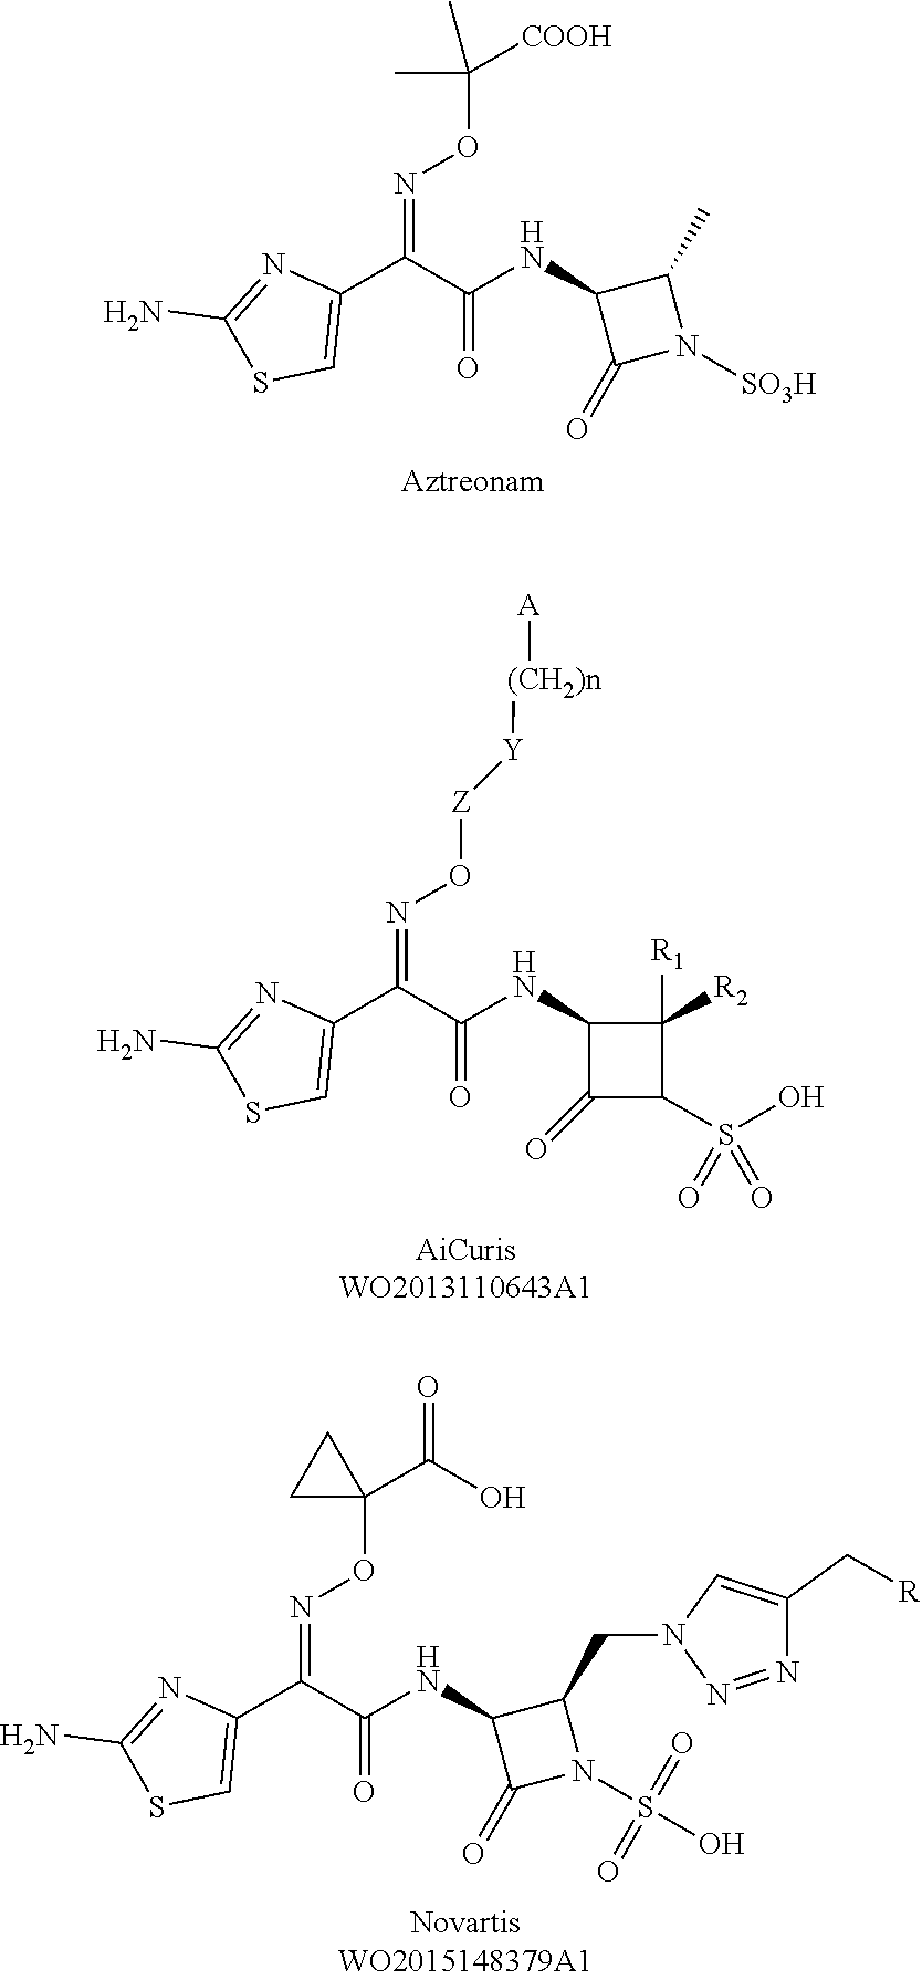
N(=C(C1=CSC(N)=N1)C(NC1C(=O)N([SO3H])C1C)=O)OC(C)(C)[COOH].N(=C(C1=CSC(N)=N1)C(NC1C(=O)C(S(O)(=O)=O)C1([R1])[R2])=O)O[Z][Y][(CH2)n][A].N(=C(C1=CSC(N)=N1)C(NC1C(=O)N(S(O)(=O)=O)C1CN1N=NC(C[R])=C1)=O)OC1(C(O)=O)CC1
